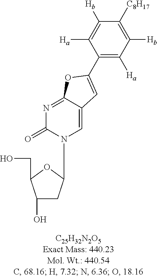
C1(C2=CC3=CN(C4CC(O)C(CO)O4)C(=O)N=C3O2)=C([Ha])C([Hb])=C([C8H17])C([Hb])=C1[Ha]
